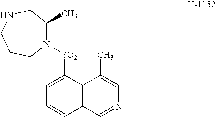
C12=C(C([SO2]N3C(C)CNCCC3)=CC=C1)C(C)=CN=C2
